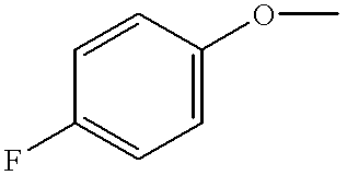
C1=C(F)C=CC(OC)=C1
